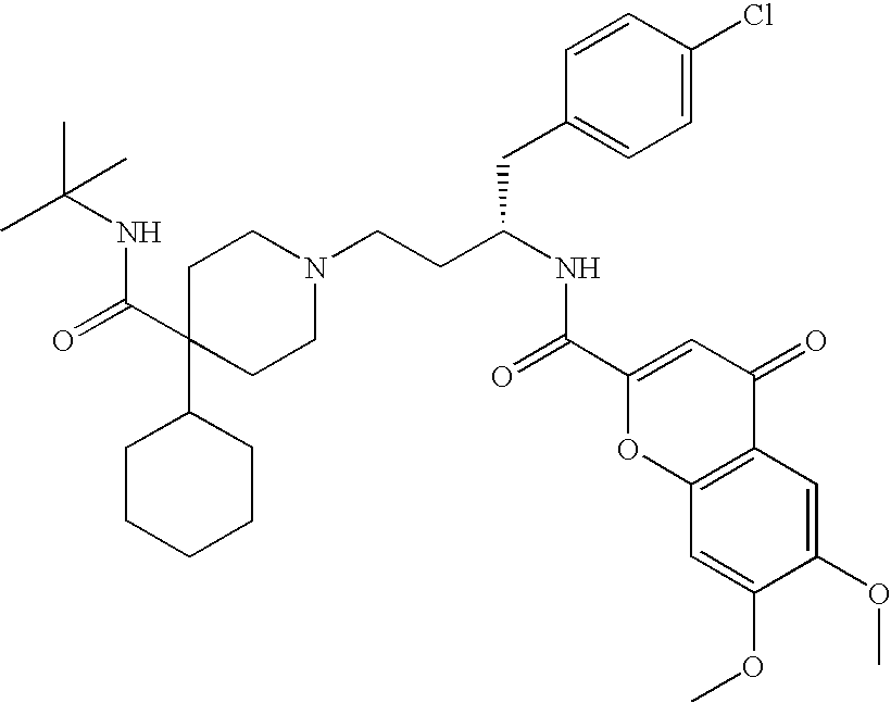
C1CCCCC1C1(C(=O)NC(C)(C)C)CCN(CCC(NC(=O)C2=CC(=O)C3=C(O2)C=C(OC)C(OC)=C3)CC2=CC=C(Cl)C=C2)CC1
